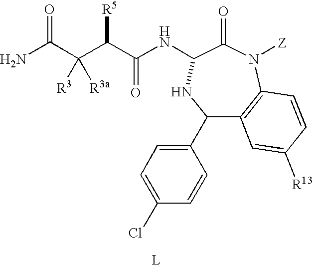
NC(C(C(C(NC1C(=O)N([Z])C2=C(C(C3=CC=C(Cl)C=C3)N1)C=C([R13])C=C2)=O)[R5])([R3])[R3a])=O
